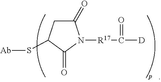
C1(=O)CC(S[Ab])C(=O)N1[R17]C([D])=O
